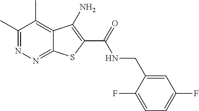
C1(C)=NN=C2C(=C1C)C(N)=C(C(=O)NCC1=CC(F)=CC=C1F)S2
